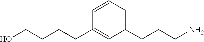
OCCCCC1=CC(CCCN)=CC=C1
